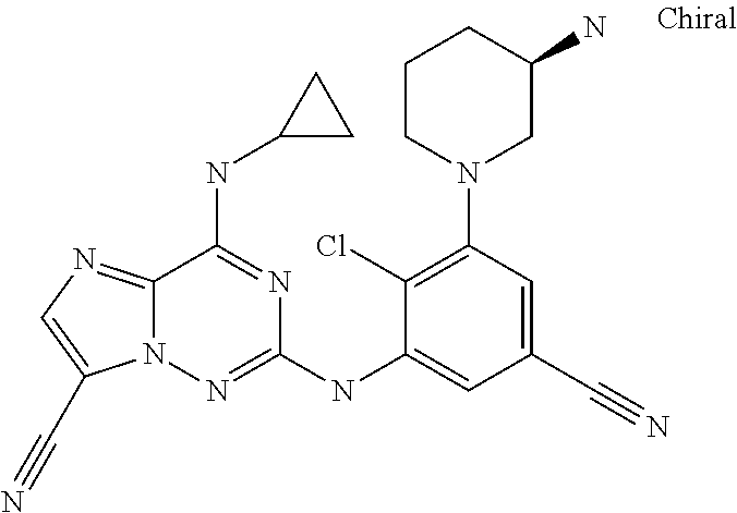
C12=NC=C(C#N)N1N=C(NC1=CC(C#N)=CC(N3CC(N)CCC3)=C1Cl)N=C2NC1CC1
